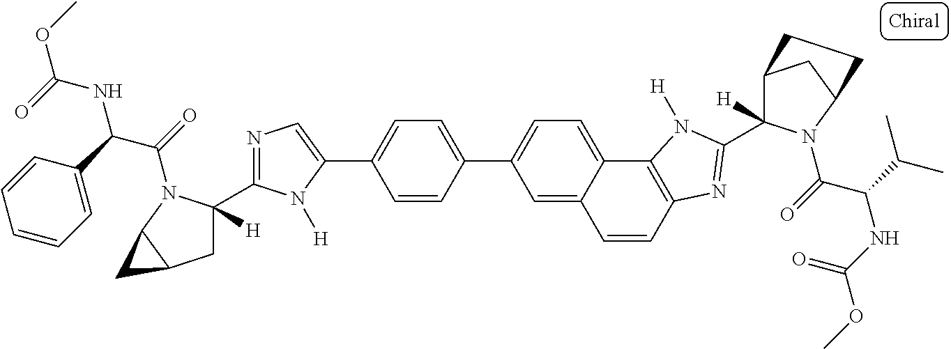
C1=C2C(=CC=C1C1=CC=C(C3=CN=C(C4([H])CC5C(N4C(=O)C(C4=CC=CC=C4)NC(OC)=O)C5)N3[H])C=C1)C1=C(C=C2)N=C(C2([H])C3CC(N2C(=O)C(C(C)C)NC(OC)=O)CC3)N1[H]
